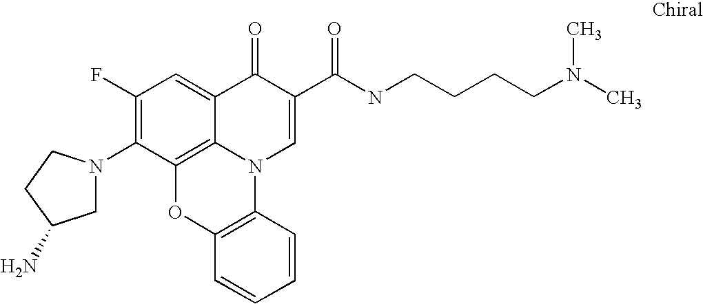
C1(F)=C(N2CC(N)CC2)C2=C3C(=C1)C(=O)C(C(NCCCCN(C)C)=O)=CN3C1=C(O2)C=CC=C1
